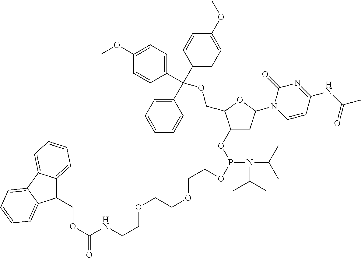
C1(OP(OCCOCCOCCNC(OCC2C3=CC=CC=C3C3=CC=CC=C23)=O)N(C(C)C)C(C)C)CC(N2C=CC(NC(C)=O)=NC2=O)OC1COC(C1=CC=CC=C1)(C1=CC=C(OC)C=C1)C1=CC=C(OC)C=C1
